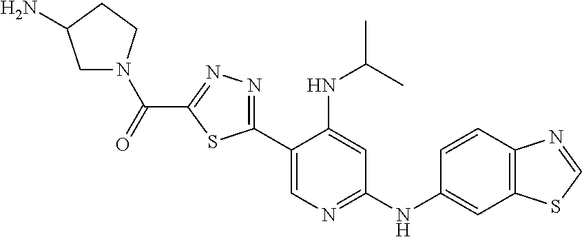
O=C(C1=NN=C(C2=CN=C(NC3=CC4=C(C=C3)N=CS4)C=C2NC(C)C)S1)N1CC(N)CC1
